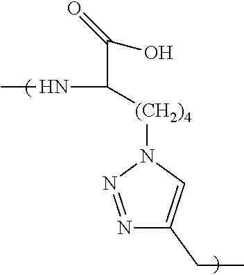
N1=NN([(CH2)4]C(C(O)=O)NC)C=C1CC
